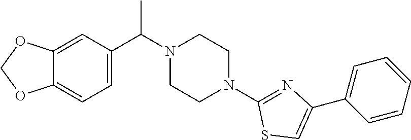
C12=CC(C(N3CCN(C4=NC(C5=CC=CC=C5)=CS4)CC3)C)=CC=C1OCO2
